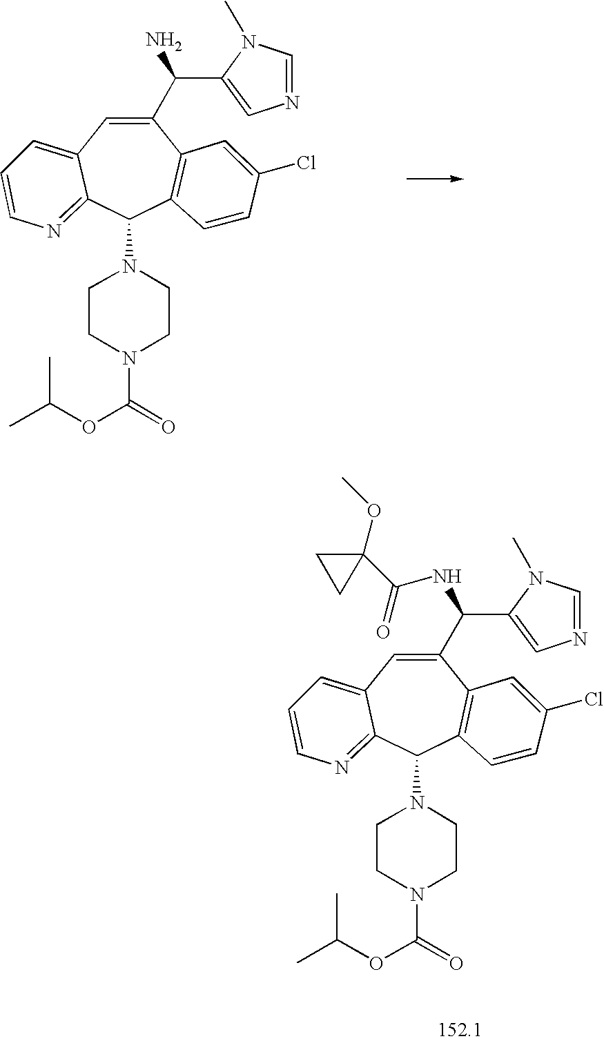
C1(C(NC(C2(OC)CC2)=O)C2=CN=CN2C)=CC2=CC=CN=C2C(N2CCN(C(=O)OC(C)C)CC2)C2=C1C=C(Cl)C=C2.C1(C(N)C2=CN=CN2C)=CC2=CC=CN=C2C(N2CCN(C(=O)OC(C)C)CC2)C2=C1C=C(Cl)C=C2
